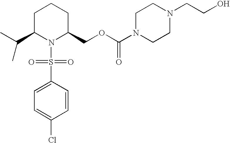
CC(C1CCCC(COC(N2CCN(CCO)CC2)=O)N1S(=O)(=O)C1=CC=C(Cl)C=C1)C
